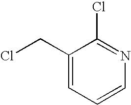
C1=CN=C(Cl)C(CCl)=C1
